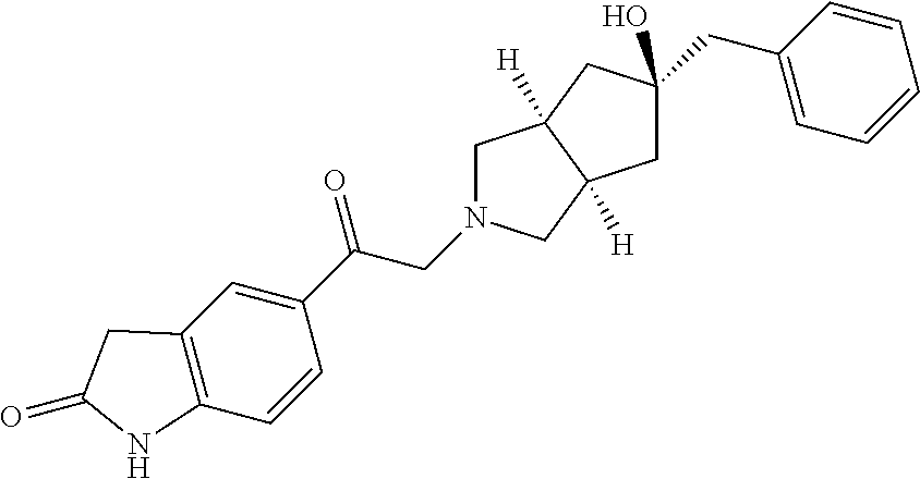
C1(C(=O)CN2CC3([H])C([H])(C2)CC(CC2=CC=CC=C2)(O)C3)=CC2=C(C=C1)NC(=O)C2
